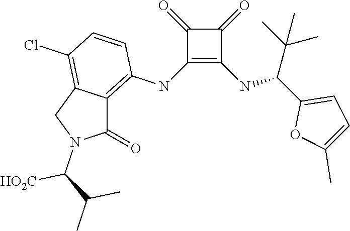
C1(NC2=C3C(=C(Cl)C=C2)CN(C([HO2C])C(C)C)C3=O)=C(NC(C2=CC=C(C)O2)C(C)(C)C)C(=O)C1=O
